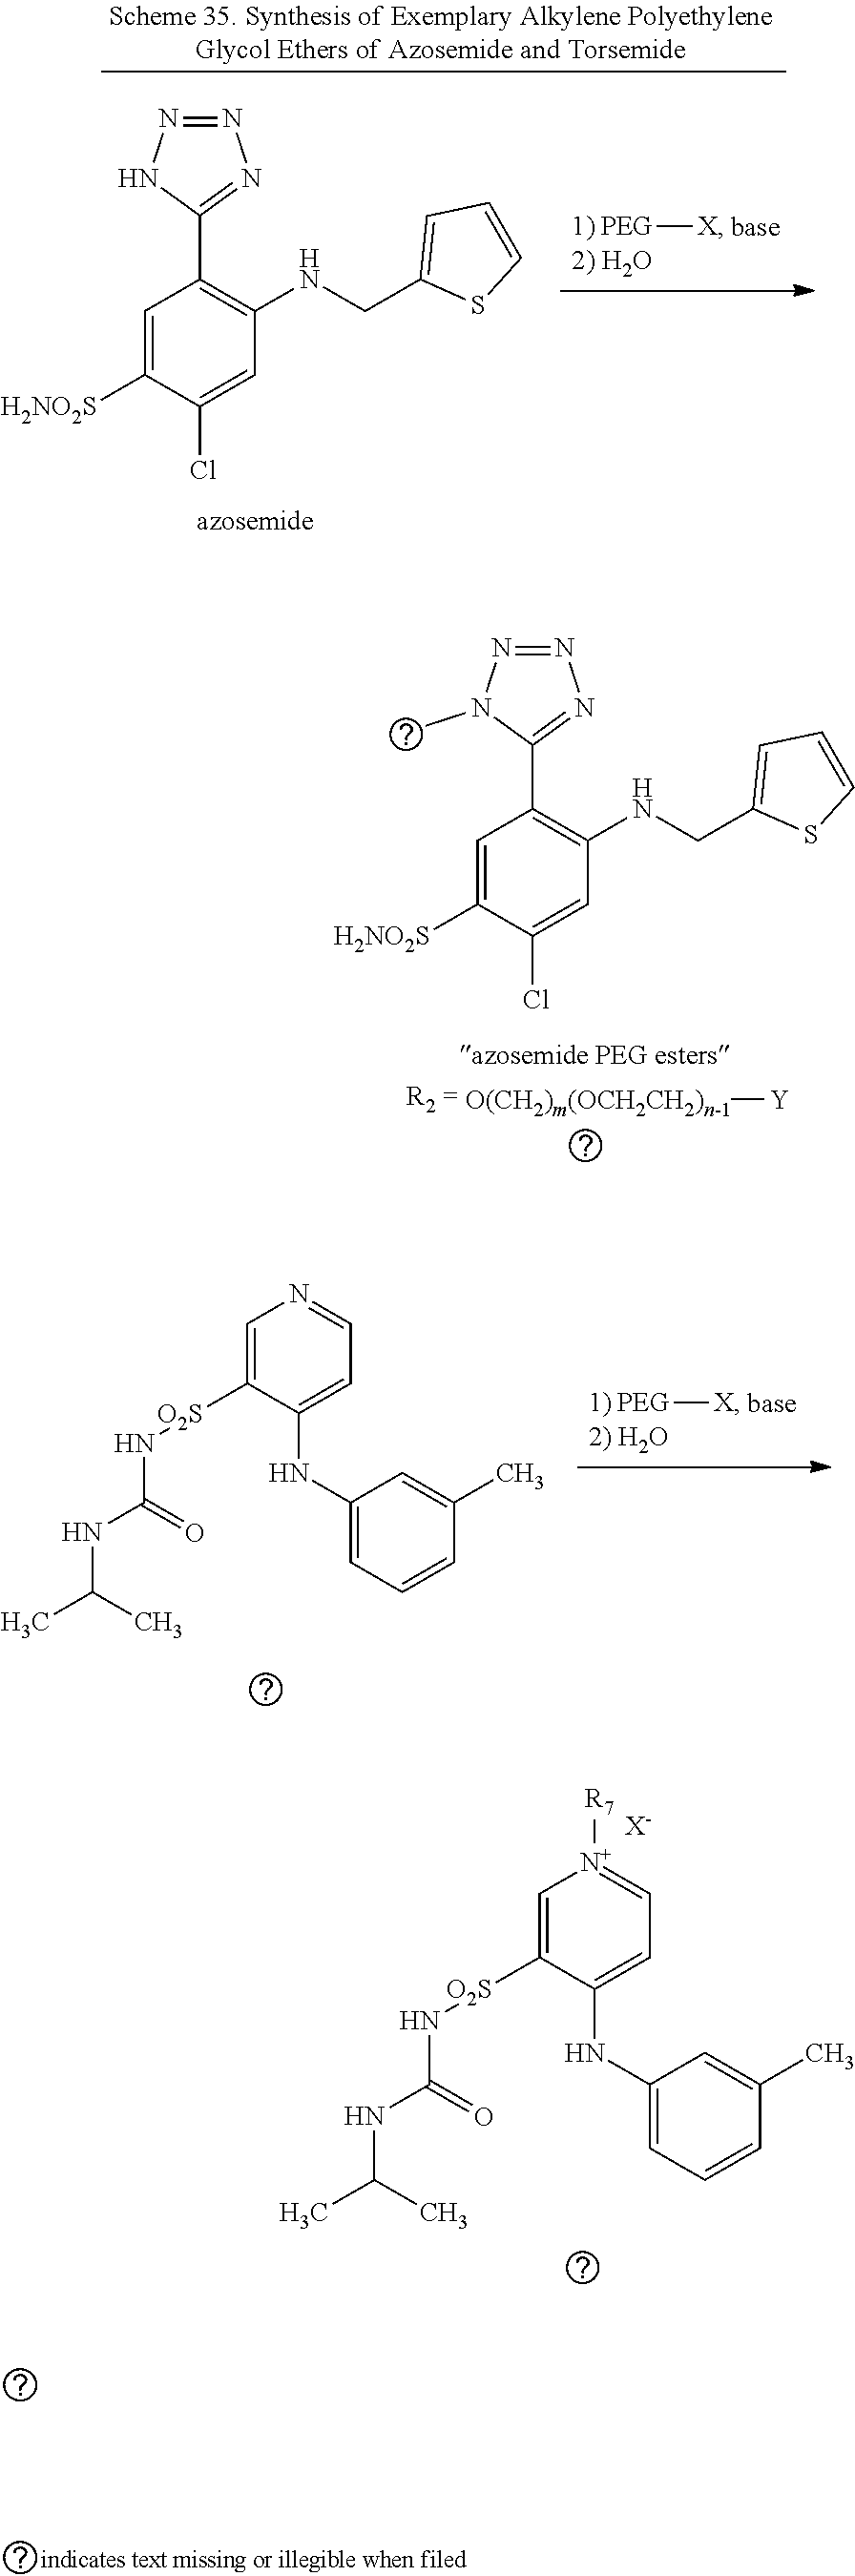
C1=C([H2NO2S])C(Cl)=CC(NCC2=CC=CS2)=C1C1=NN=NN1C.[O(CH2)m(OCH2CH2)n-1][Y].[PEG][X].C1=C([O2S]NC(NC(C)C)=O)C(NC2=CC=CC(C)=C2)=CC=N1.C1=C([O2S]NC(NC(C)C)=O)C(NC2=CC=CC(C)=C2)=CC=[N+]1[R7].[X-].C1=C([H2NO2S])C(Cl)=CC(NCC2=CC=CS2)=C1C1=NN=NN1.[PEG][X]
